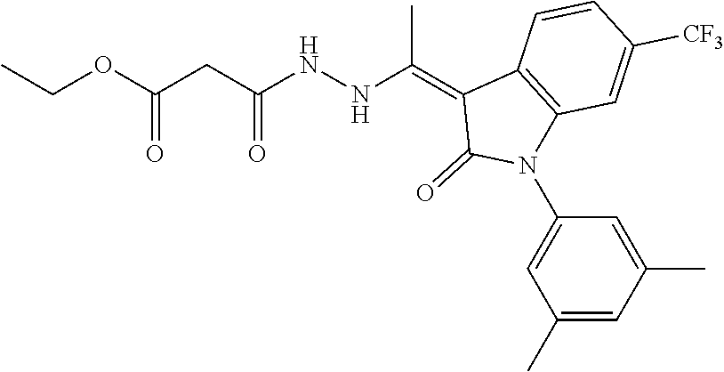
C1=CC([CF3])=CC2=C1C(=C(NNC(CC(OCC)=O)=O)C)C(=O)N2C1=CC(C)=CC(C)=C1
